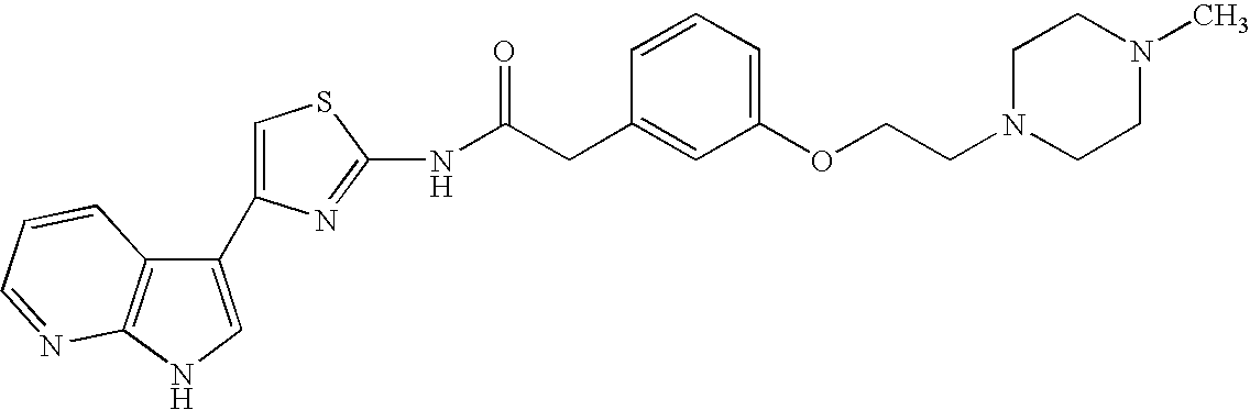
C1(C2=CSC(NC(CC3=CC(OCCN4CCN(C)CC4)=CC=C3)=O)=N2)=CNC2=C1C=CC=N2
